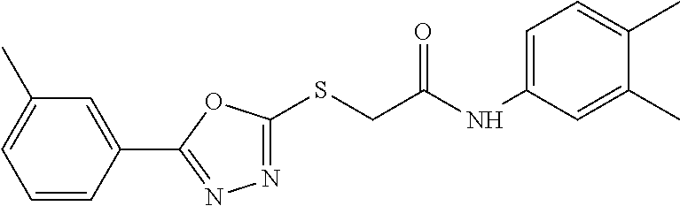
C1(C2=NN=C(SCC(NC3=CC=C(C)C(C)=C3)=O)O2)=CC(C)=CC=C1
